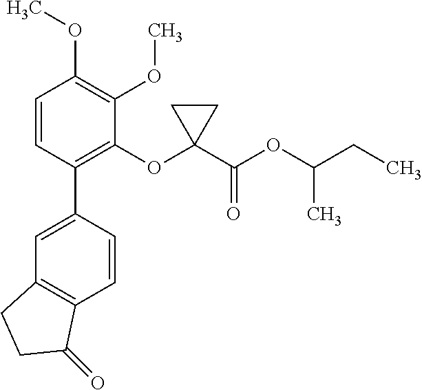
C1=C(C2=C(OC3(C(OC(CC)C)=O)CC3)C(OC)=C(OC)C=C2)C=CC2=C1CCC2=O
